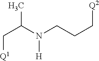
[Q1]CC(C)N([H])CCC[Q2]
